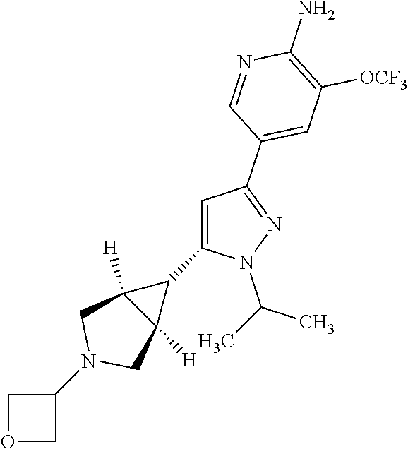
C1=C(C2C3([H])C2([H])CN(C2COC2)C3)N(C(C)C)N=C1C1=CC([OCF3])=C(N)N=C1
